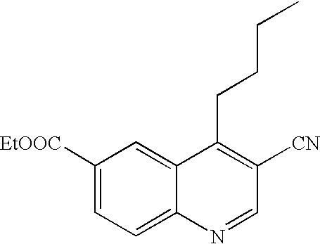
C1([EtOOC])=CC=C2C(=C1)C(CCCC)=C([CN])C=N2
